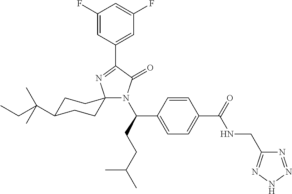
C1(F)=CC(C2=NC3(N(C(C4=CC=C(C(NCC5=NNN=N5)=O)C=C4)CCC(C)C)C2=O)CCC(C(CC)(C)C)CC3)=CC(F)=C1
